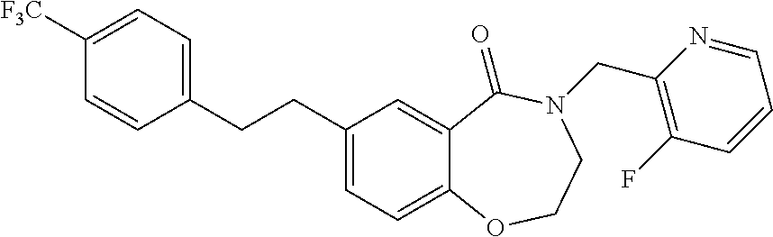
C1(CCC2=CC=C([F3C])C=C2)=CC=C2C(=C1)C(=O)N(CC1=C(F)C=CC=N1)CCO2
